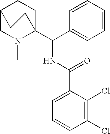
C1(C(=O)NC(C2=CC=CC=C2)C23CCC(CN2C)CC3)=CC=CC(Cl)=C1Cl
